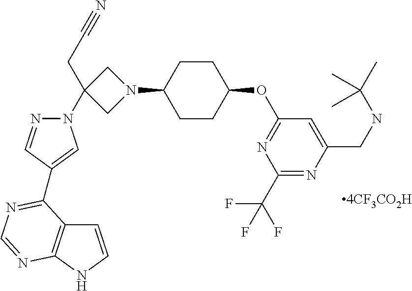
C1=CNC2=C1C(C1=CN(C3(CC#N)CN(C4CCC(OC5=NC(C(F)(F)F)=NC(CNC(C)(C)C)=C5)CC4)C3)N=C1)=NC=N2
